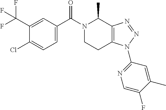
N1(C(C2=CC=C(Cl)C(C(F)(F)F)=C2)=O)CCC2=C(C1C)N=NN2C1=NC=C(F)C(C)=C1
